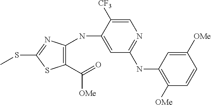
C1([OMe])=CC(NC2=NC=C([CF3])C(NC3=C(C(=O)[OMe])SC(SC)=N3)=C2)=C([OMe])C=C1
